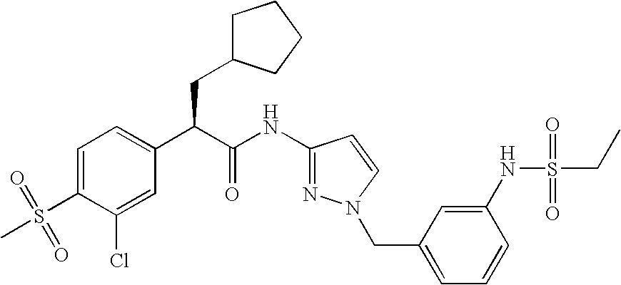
C1=C(S(=O)(C)=O)C(Cl)=CC(C(C(NC2=NN(CC3=CC=CC(NS(=O)(=O)CC)=C3)C=C2)=O)CC2CCCC2)=C1
